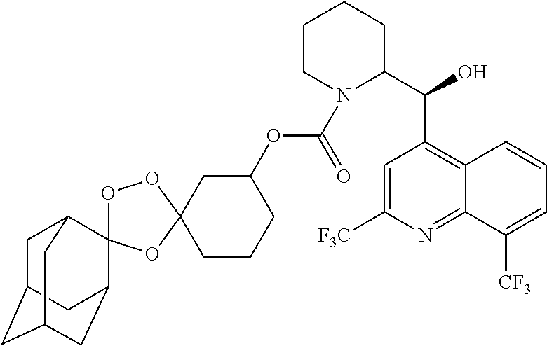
C1C2CC3CC(C4(C1C3)OOC1(O4)CC(OC(N3C(C(C4=C5C(=NC([F3C])=C4)C([CF3])=CC=C5)O)CCCC3)=O)CCC1)C2
